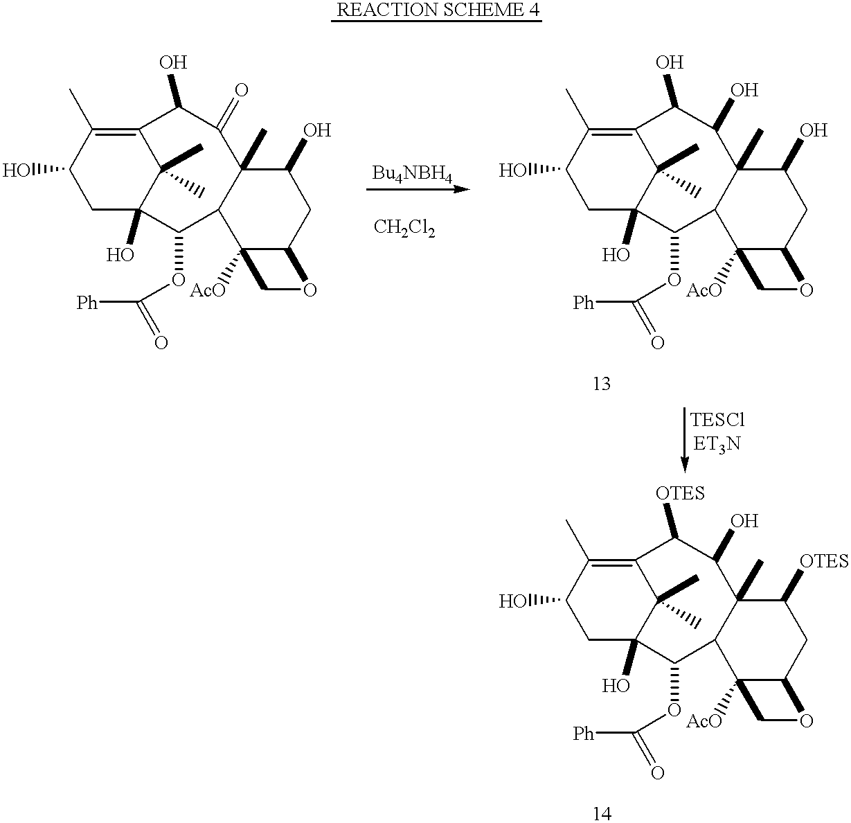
C12(O)C(C)(C)C(=C(C)C(O)C1)C(O)C(=O)C1(C)C(C2OC([Ph])=O)C2([AcO])C(CC1O)OC2.C12(O)C(C)(C)C(=C(C)C(O)C1)C(O)C(O)C1(C)C(C2OC([Ph])=O)C2([AcO])C(CC1O)OC2.C12(O)C(C)(C)C(=C(C)C(O)C1)C([OTES])C(O)C1(C)C(C2OC([Ph])=O)C2([AcO])C(CC1[OTES])OC2
